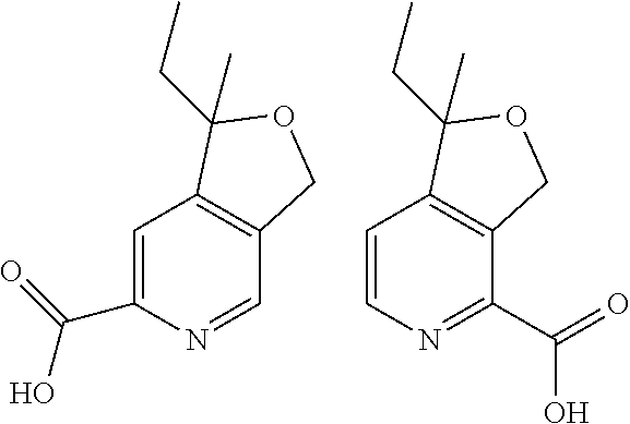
C1=C(C(O)=O)N=CC2=C1C(CC)(C)OC2.C1=CN=C(C(=O)O)C2=C1C(CC)(C)OC2
